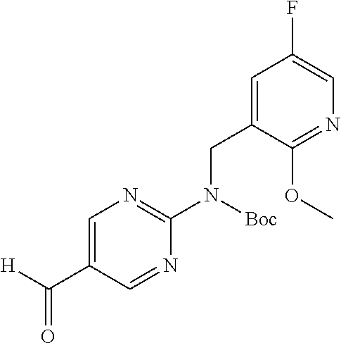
[H]C(C1=CN=C(N([Boc])CC2=CC(F)=CN=C2OC)N=C1)=O
